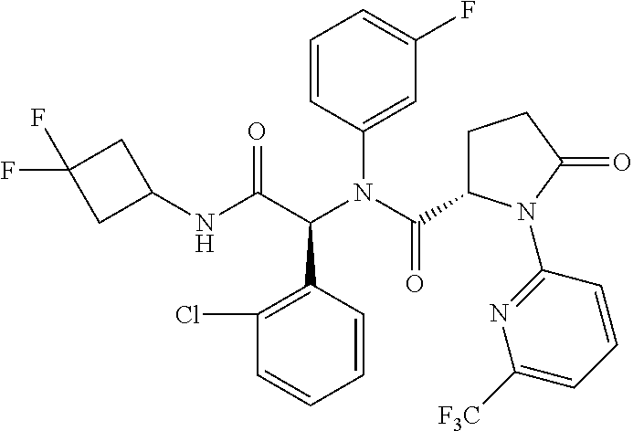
C1=CC(C(C(NC2CC(F)(F)C2)=O)N(C(C2CCC(=O)N2C2=NC([F3C])=CC=C2)=O)C2=CC(F)=CC=C2)=C(Cl)C=C1
